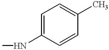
C1=C(NC)C=CC(C)=C1
